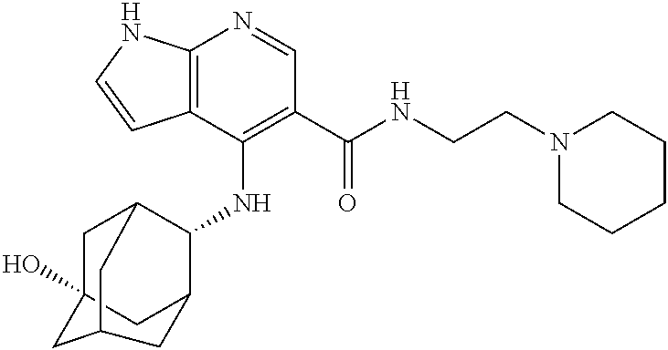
C12=C(C(NC3C4CC5(O)CC3CC(C5)C4)=C(C(NCCN3CCCCC3)=O)C=N1)C=CN2
